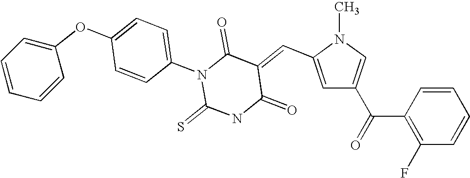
C1=C(C=C2C(=O)N(C3=CC=C(OC4=CC=CC=C4)C=C3)C(=S)NC2=O)N(C)C=C1C(=O)C1=C(F)C=CC=C1
